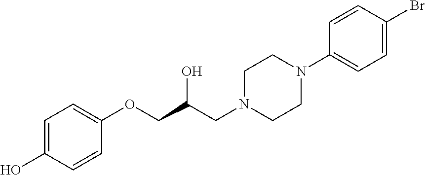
C1=CC(OCC(CN2CCN(C3=CC=C(Br)C=C3)CC2)O)=CC=C1O
